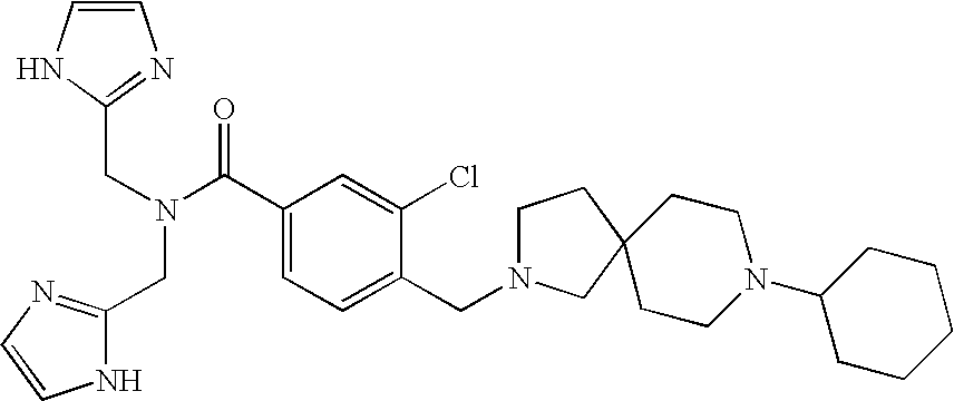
C(C1=NC=CN1)N(CC1=NC=CN1)C(C1=CC=C(CN2CCC3(C2)CCN(C2CCCCC2)CC3)C(Cl)=C1)=O
